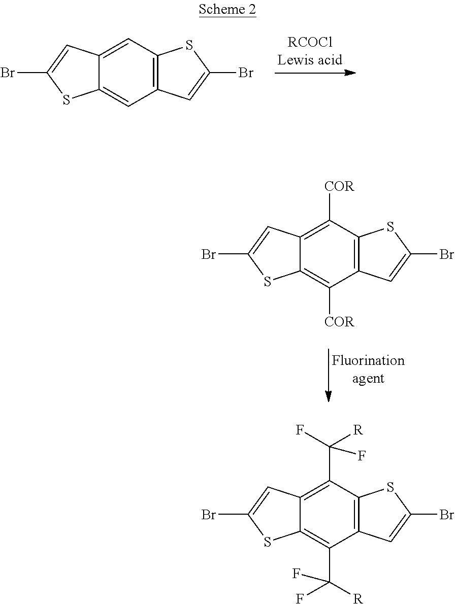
C12=C(C=C3C(=C1)SC(Br)=C3)SC(Br)=C2.C12=C(C([COR])=C3C(=C1[COR])SC(Br)=C3)SC(Br)=C2.C12=C(C(F)([R])F)C3=C(C(C([R])(F)F)=C1SC(Br)=C2)C=C(Br)S3
